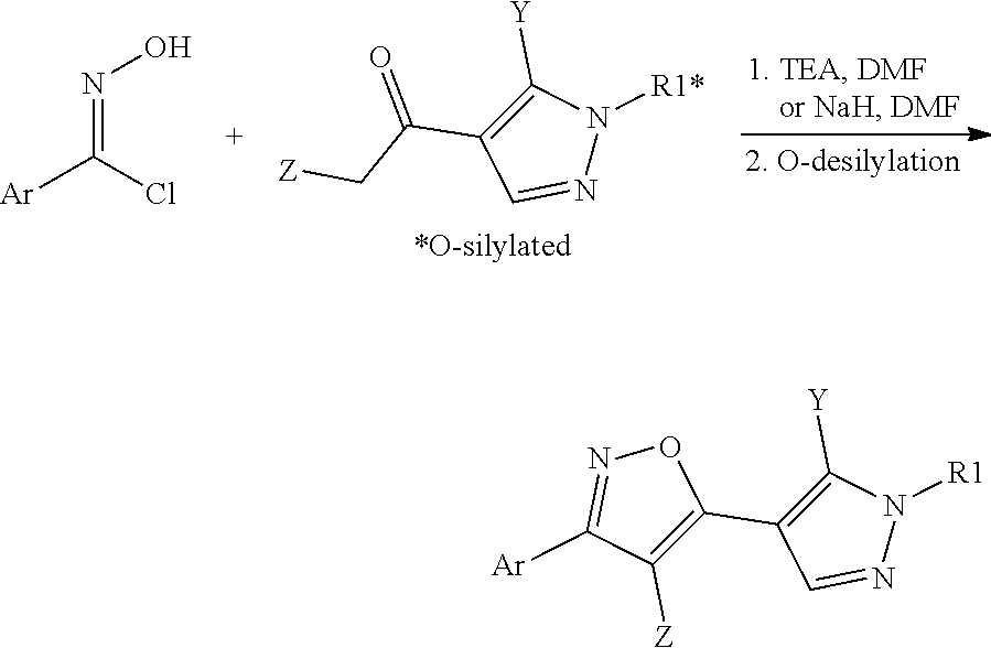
C1([Y])=C(C2=C([Z])C([Ar])=NO2)C=NN1[R1].C1([Y])=C(C(C[Z])=O)C=NN1[R1*].[Ar]C(Cl)=NO
